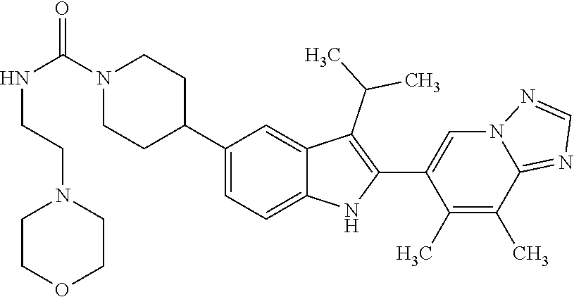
N1(C(NCCN2CCOCC2)=O)CCC(C2=CC=C3C(=C2)C(C(C)C)=C(C2=CN4C(=NC=N4)C(C)=C2C)N3)CC1
